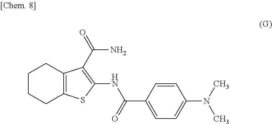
C12=C(SC(NC(C3=CC=C(N(C)C)C=C3)=O)=C1C(=O)N)CCCC2
